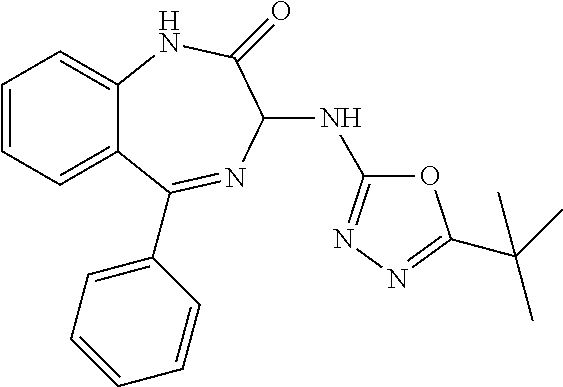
C1=CC=C2C(=C1)NC(=O)C(NC1=NN=C(C(C)(C)C)O1)N=C2C1=CC=CC=C1
